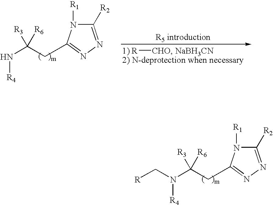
N([R4])(C(CC1=NN=C([R2])N1[R1])([R6])[R3])C[R].N([R4])C(CC1=NN=C([R2])N1[R1])([R6])[R3].[R][CHO].[NaBH3CN]
